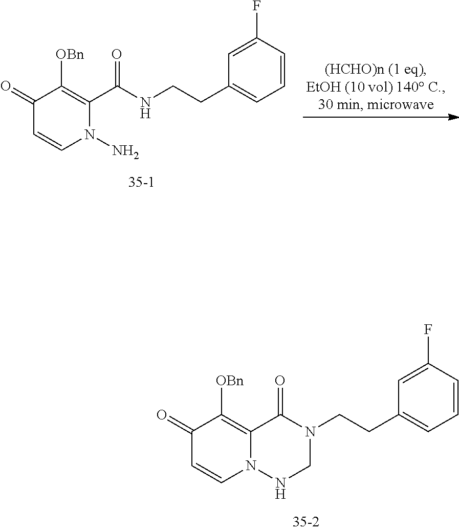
C1(=O)C=CN(N)C(C(NCCC2=CC=CC(F)=C2)=O)=C1[OBn].C1(=O)C=CN2C(=C1[OBn])C(=O)N(CCC1=CC=CC(F)=C1)CN2
